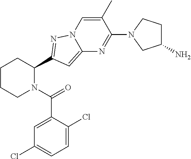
C1CCN(C(=O)C2=CC(Cl)=CC=C2Cl)C(C2=NN3C(=C2)N=C(N2CC(N)CC2)C(C)=C3)C1
